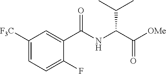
C1([F3C])=CC=C(F)C(C(NC(C([OMe])=O)C(C)C)=O)=C1
